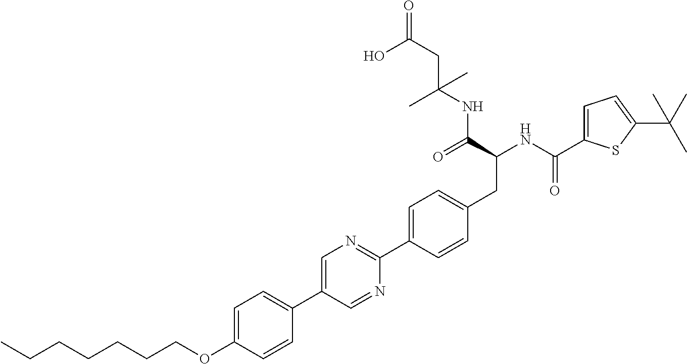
CCCCCCCOC1=CC=C(C2=CN=C(C3=CC=C(CC(NC(=O)C4=CC=C(C(C)(C)C)S4)C(=O)NC(CC(O)=O)(C)C)C=C3)N=C2)C=C1
